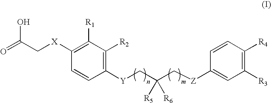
O=C(C[X]C1=C([R1])C([R2])=C([Y]CC(C[Z]C2=CC([R3])=C([R4])C=C2)([R5])[R6])C=C1)O
